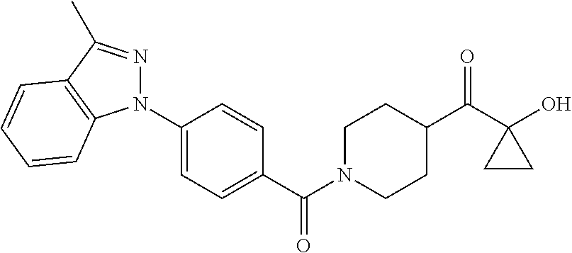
N1(C2=CC=C(C(=O)N3CCC(C(C4(O)CC4)=O)CC3)C=C2)N=C(C)C2=C1C=CC=C2
